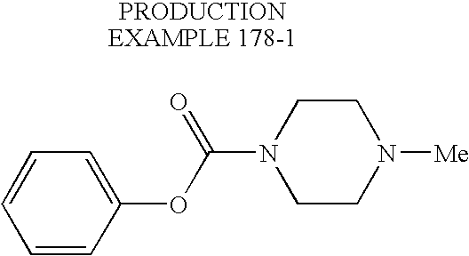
C1=CC=C(OC(N2CCN([Me])CC2)=O)C=C1
